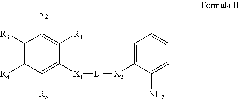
C1([R3])=C([R4])C([R5])=C([X1][L1][X2]C2=CC=CC=C2N)C([R1])=C1[R2]
